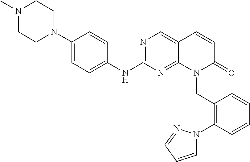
N1=C(NC2=CC=C(N3CCN(C)CC3)C=C2)N=C2C(=C1)C=CC(=O)N2CC1=C(N2C=CC=N2)C=CC=C1
